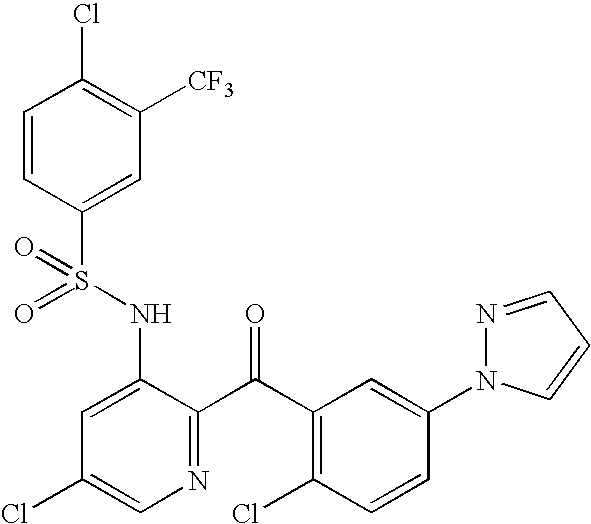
C1=CC(S(=O)(NC2=CC(Cl)=CN=C2C(=O)C2=C(Cl)C=CC(N3N=CC=C3)=C2)=O)=CC([CF3])=C1Cl
